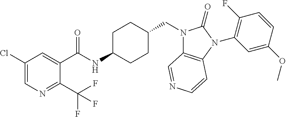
C1(Cl)=CN=C(C(F)(F)F)C(C(NC2CCC(CN3C4=C(N(C5=C(F)C=CC(OC)=C5)C3=O)C=CN=C4)CC2)=O)=C1
